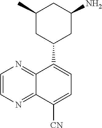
C1(C)CC(C2=CC=C([CN])C3=NC=CN=C23)CC(N)C1
